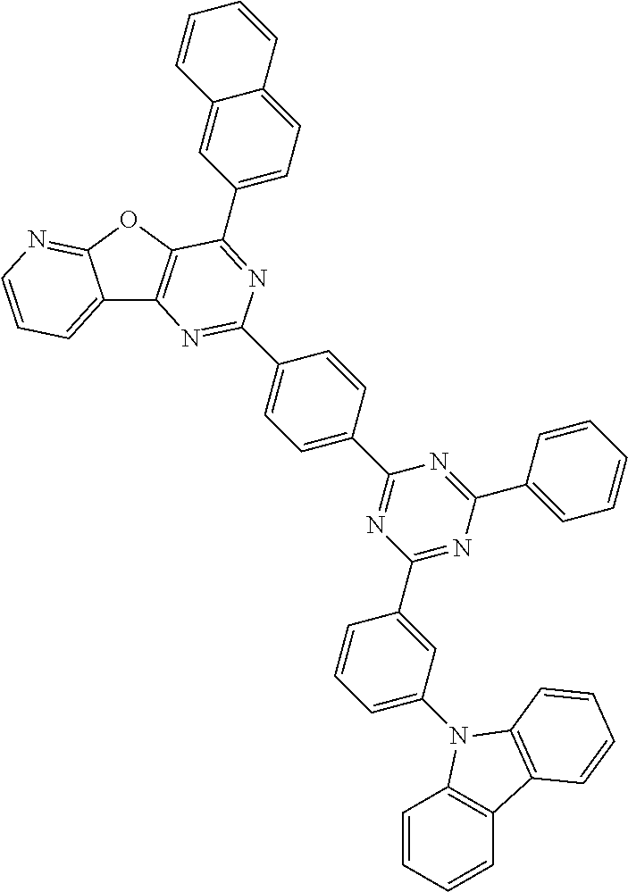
C12=CC=CN=C1OC1=C2N=C(C2=CC=C(C3=NC(C4=CC(N5C6=C(C=CC=C6)C6=C5C=CC=C6)=CC=C4)=NC(C4=CC=CC=C4)=N3)C=C2)N=C1C1=CC=C2C(=C1)C=CC=C2
